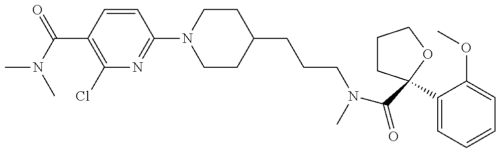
CN(C(=O)C1=C(Cl)N=C(N2CCC(CCCN(C(=O)C3(C4=CC=CC=C4OC)CCCO3)C)CC2)C=C1)C
